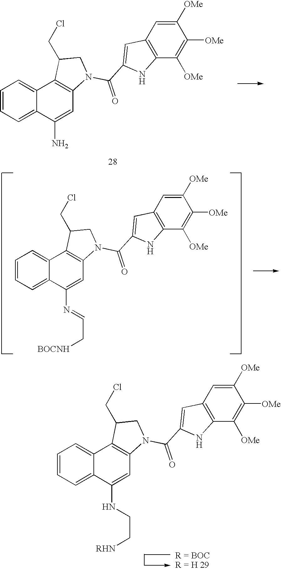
C1=CC=C2C(=C1)C1=C(C=C2NCC[RHN])N(C(C2=CC3=C(C([OMe])=C([OMe])C([OMe])=C3)N2)=O)CC1CCl.C1=CC=C2C(=C1)C1=C(C=C2N)N(C(C2=CC3=C(C([OMe])=C([OMe])C([OMe])=C3)N2)=O)CC1CCl.C1=CC=C2C(=C1)C1=C(C=C2N=CC[BOCNH])N(C(C2=CC3=C(C([OMe])=C([OMe])C([OMe])=C3)N2)=O)CC1CCl
